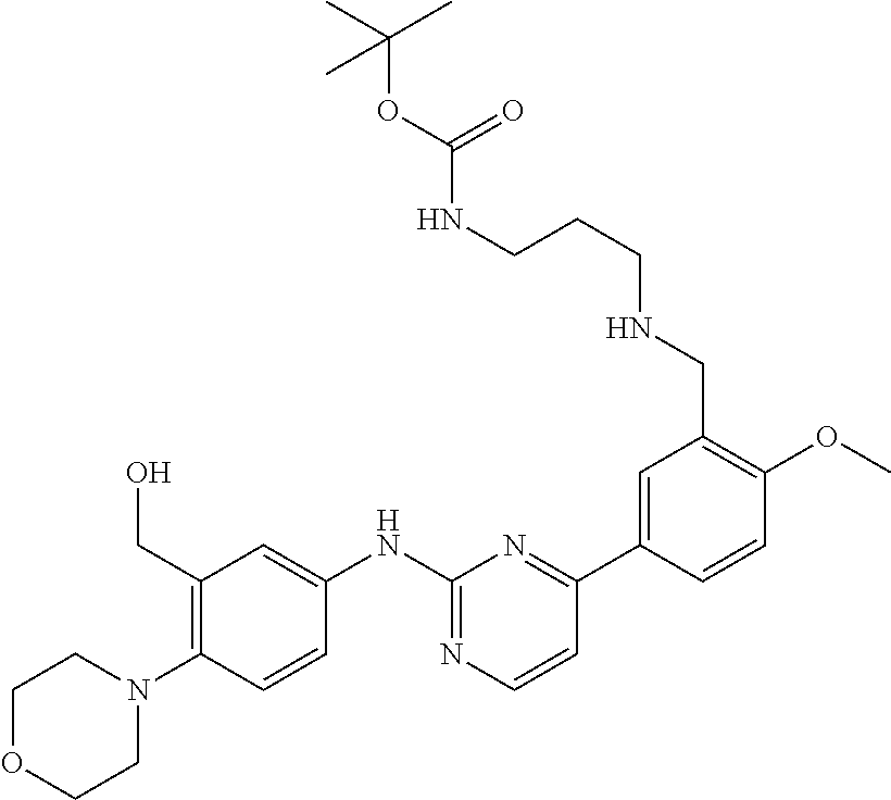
C1OCCN(C2=C(CO)C=C(NC3=NC=CC(C4=CC(CNCCCNC(OC(C)(C)C)=O)=C(OC)C=C4)=N3)C=C2)C1
